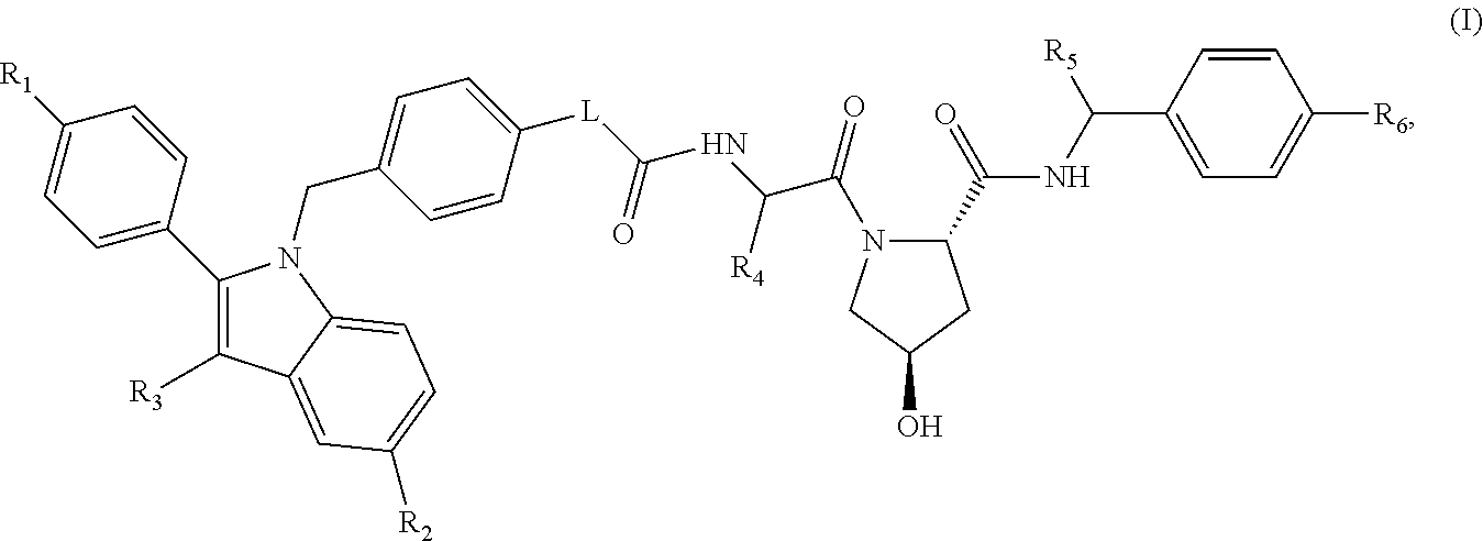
C1(C2=CC=C([R1])C=C2)=C([R3])C2=CC([R2])=CC=C2N1CC1=CC=C([L]C(NC(C(N2C(C(=O)NC(C3=CC=C([R6])C=C3)[R5])CC(O)C2)=O)[R4])=O)C=C1
